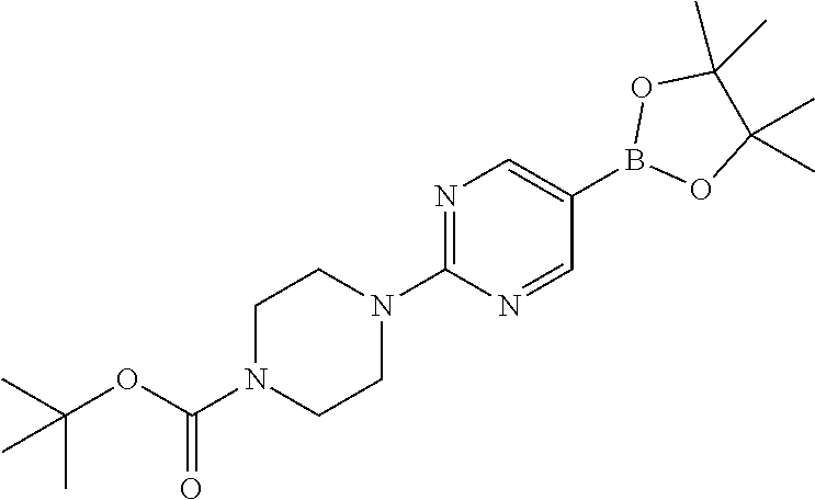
C1N(C(OC(C)(C)C)=O)CCN(C2=NC=C(B3OC(C)(C)C(C)(C)O3)C=N2)C1
